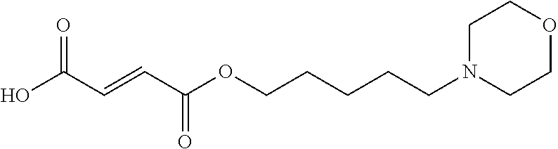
N1(CCCCCOC(C=CC(O)=O)=O)CCOCC1
